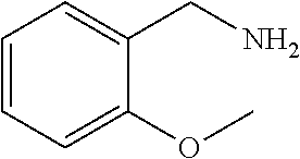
C1=CC=C(OC)C(CN)=C1
